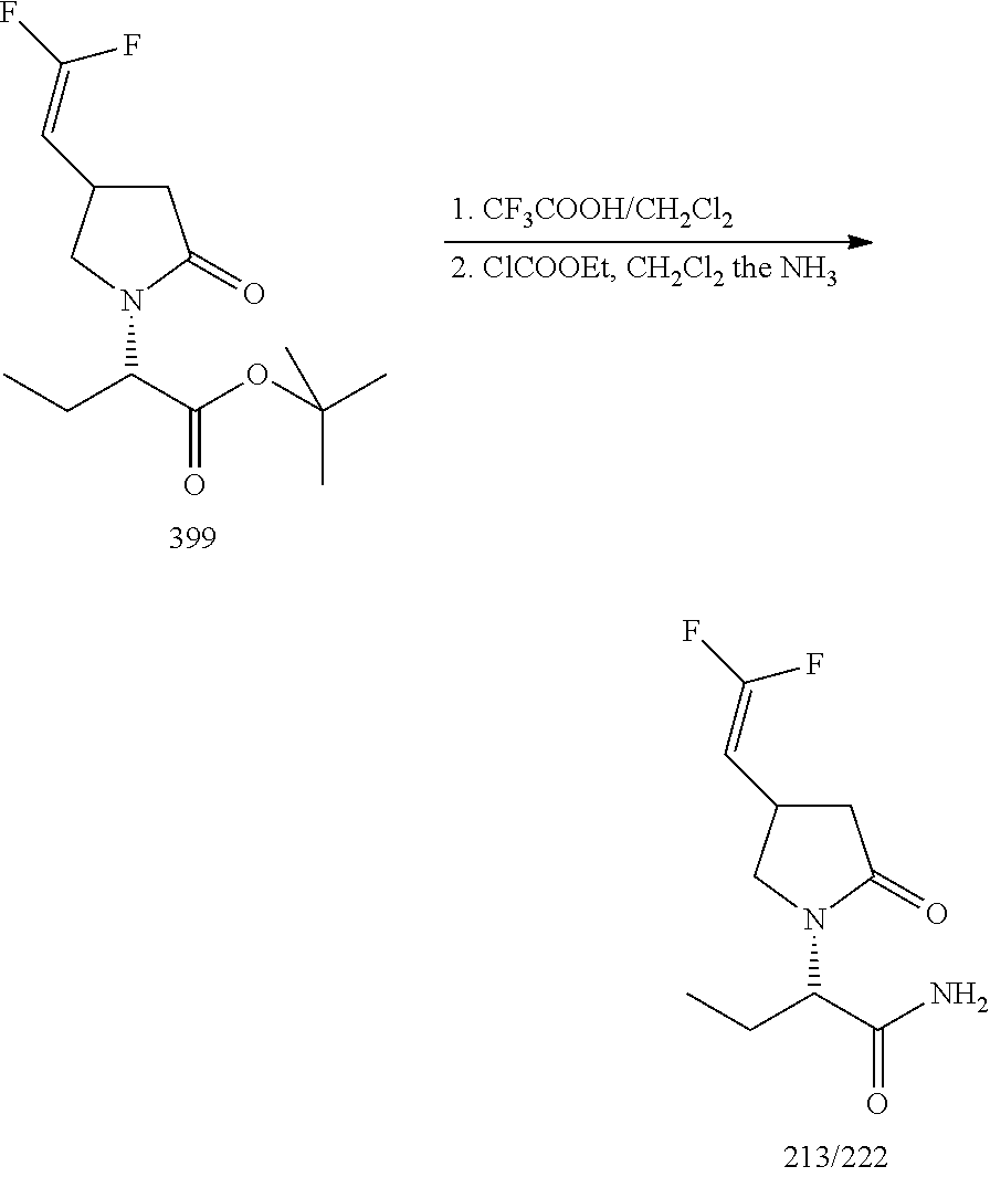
C1C(C=C(F)F)CN(C(C(OC(C)(C)C)=O)CC)C1=O.C1C(C=C(F)F)CN(C(C(N)=O)CC)C1=O
